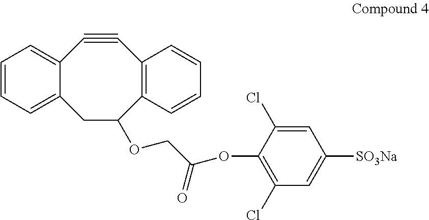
C12=CC=CC=C1C#CC1=C(C(OCC(OC3=C(Cl)C=C([SO3Na])C=C3Cl)=O)C2)C=CC=C1
